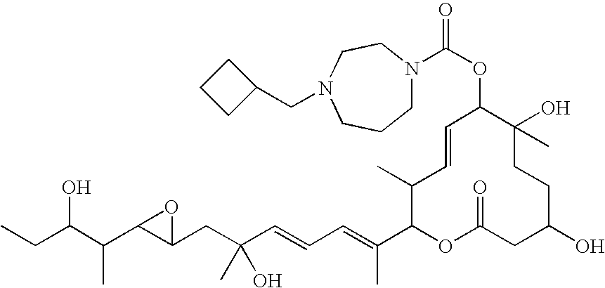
CCC(C(C1C(CC(C=CC=C(C2OC(=O)CC(O)CCC(O)(C)C(OC(=O)N3CCCN(CC4CCC4)CC3)C=CC2C)C)(O)C)O1)C)O
